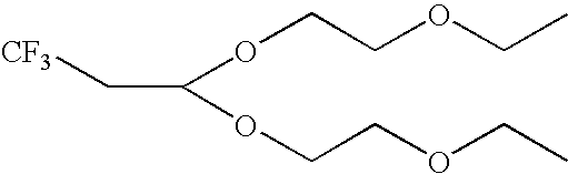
[CF3]CC(OCCOCC)OCCOCC
